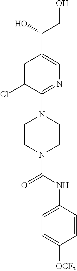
C1=C(Cl)C(N2CCN(C(NC3=CC=C([OCF3])C=C3)=O)CC2)=NC=C1C(O)CO
